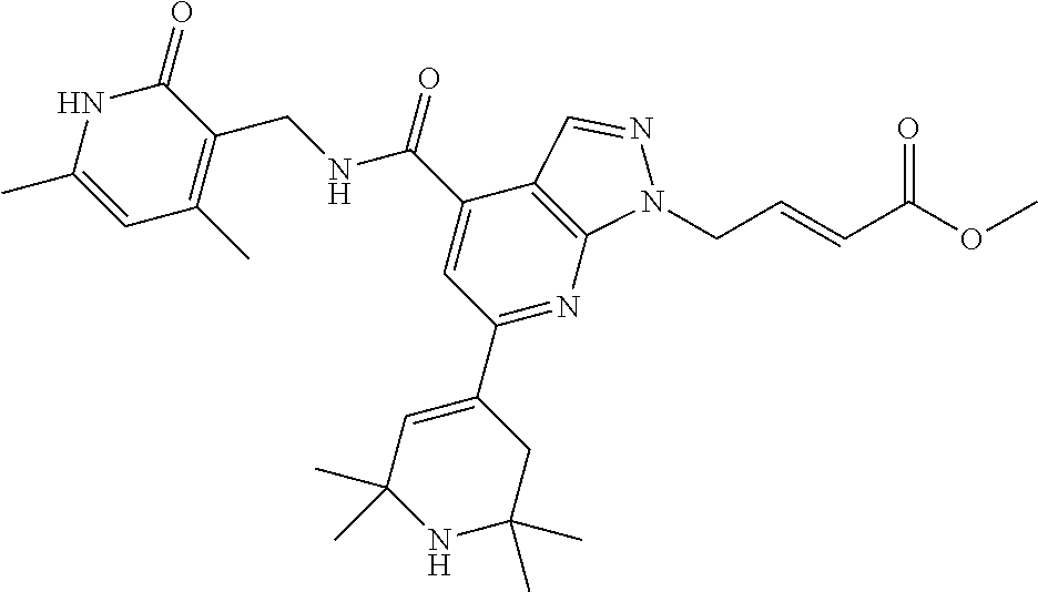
C1=C(C)NC(=O)C(CNC(C2=CC(C3=CC(C)(C)NC(C)(C)C3)=NC3=C2C=NN3CC=CC(OC)=O)=O)=C1C
